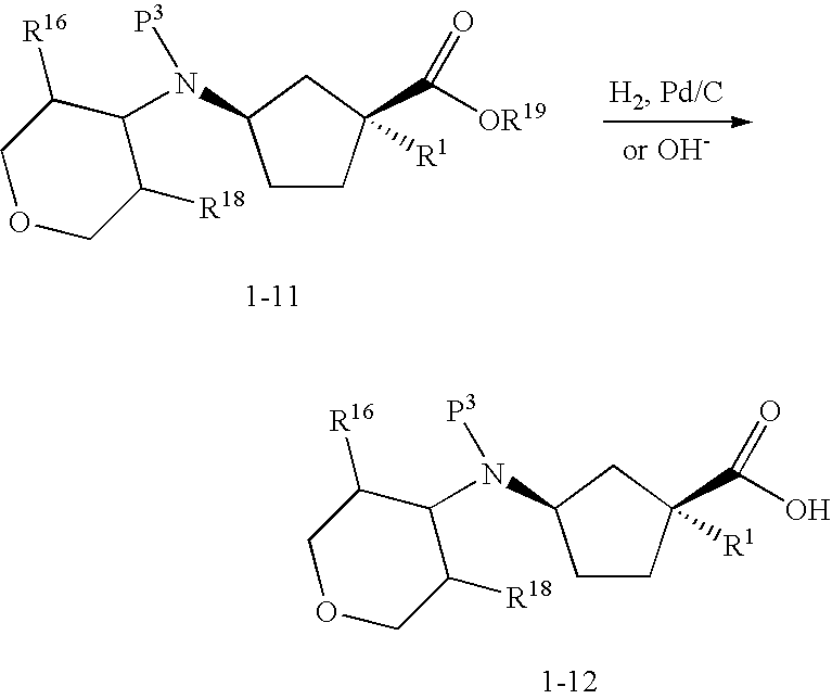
C1C(N(C2C([R18])COCC2[R16])[P3])CCC1(C([OR19])=O)[R1].C1C(N(C2C([R18])COCC2[R16])[P3])CCC1(C(O)=O)[R1]
